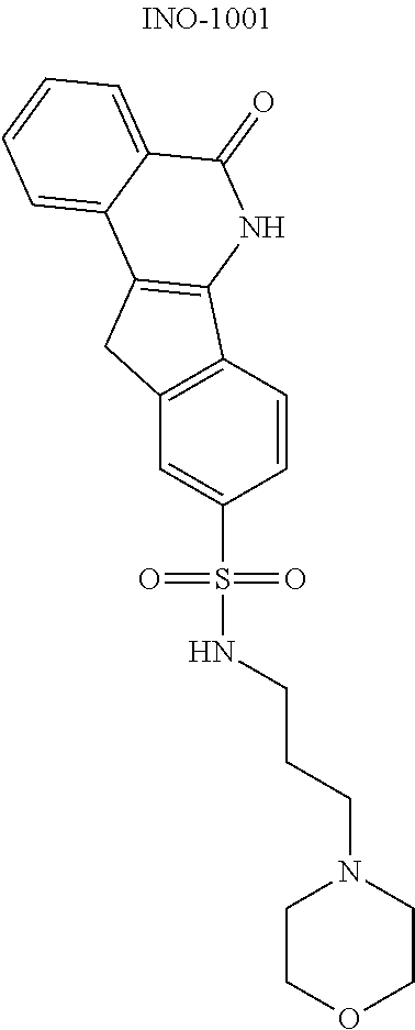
C1=CC2=C(C=C1S(NCCCN1CCOCC1)(=O)=O)CC1=C2NC(=O)C2=CC=CC=C12
